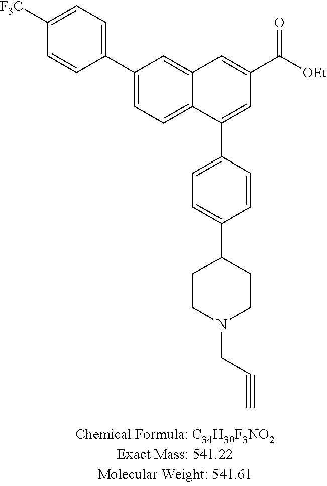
C12=CC=C(C3=CC=C([F3C])C=C3)C=C1C=C(C([OEt])=O)C=C2C1=CC=C(C2CCN(CC#C)CC2)C=C1
